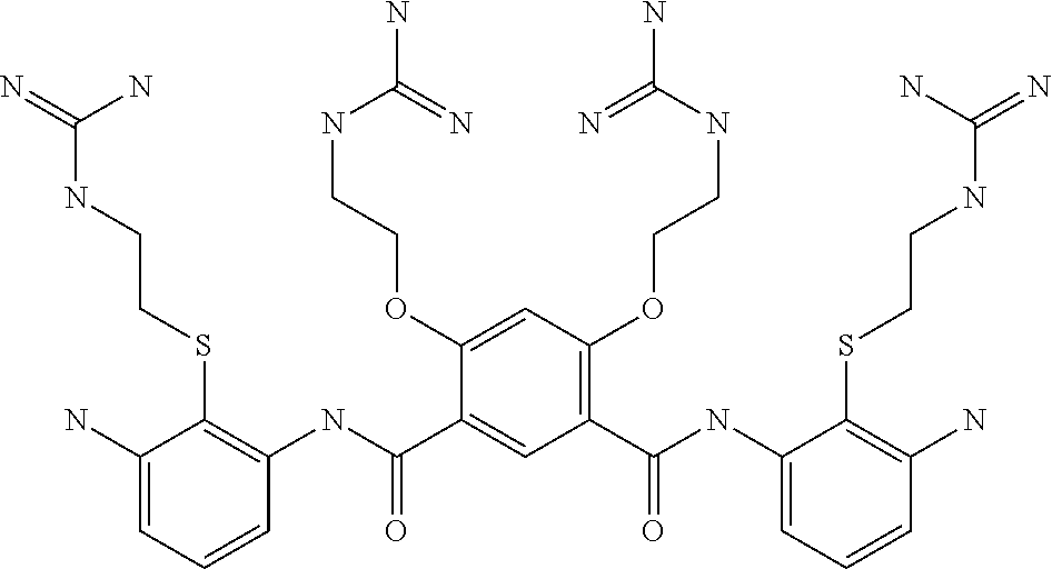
C1(OCCNC(N)=N)=CC(OCCNC(N)=N)=C(C(NC2=CC=CC(N)=C2SCCNC(=N)N)=O)C=C1C(NC1=C(SCCNC(=N)N)C(N)=CC=C1)=O
